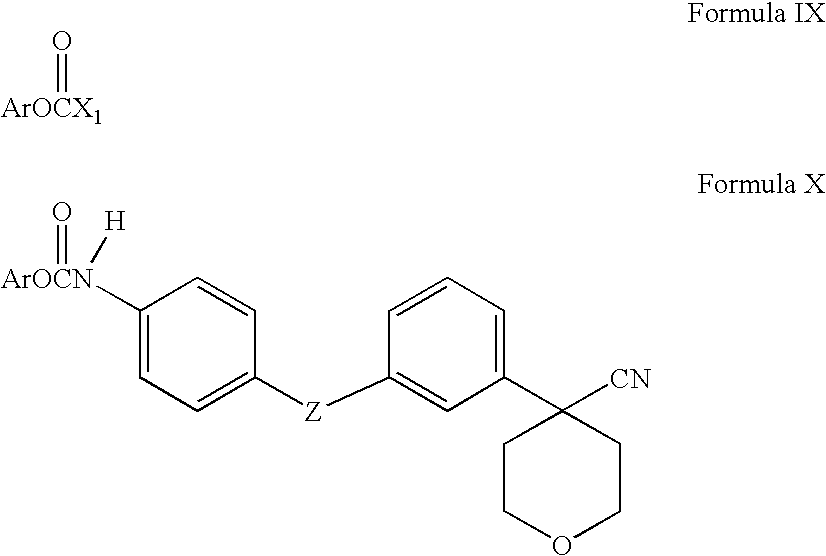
C1([ArOCN](=O)[H])=CC=C([Z]C2=CC(C3([CN])CCOCC3)=CC=C2)C=C1.[ArOCX1]=O
